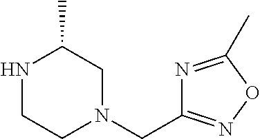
N1CCN(CC2=NOC(C)=N2)CC1C
